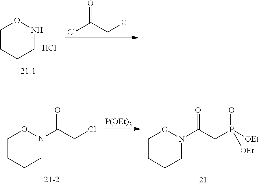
C1CCCNO1.Cl.ClC(CCl)=O.C1CCCN(C(CCl)=O)O1.[P(OEt)3].C1CCCN(C(CP([OEt])(=O)[OEt])=O)O1
